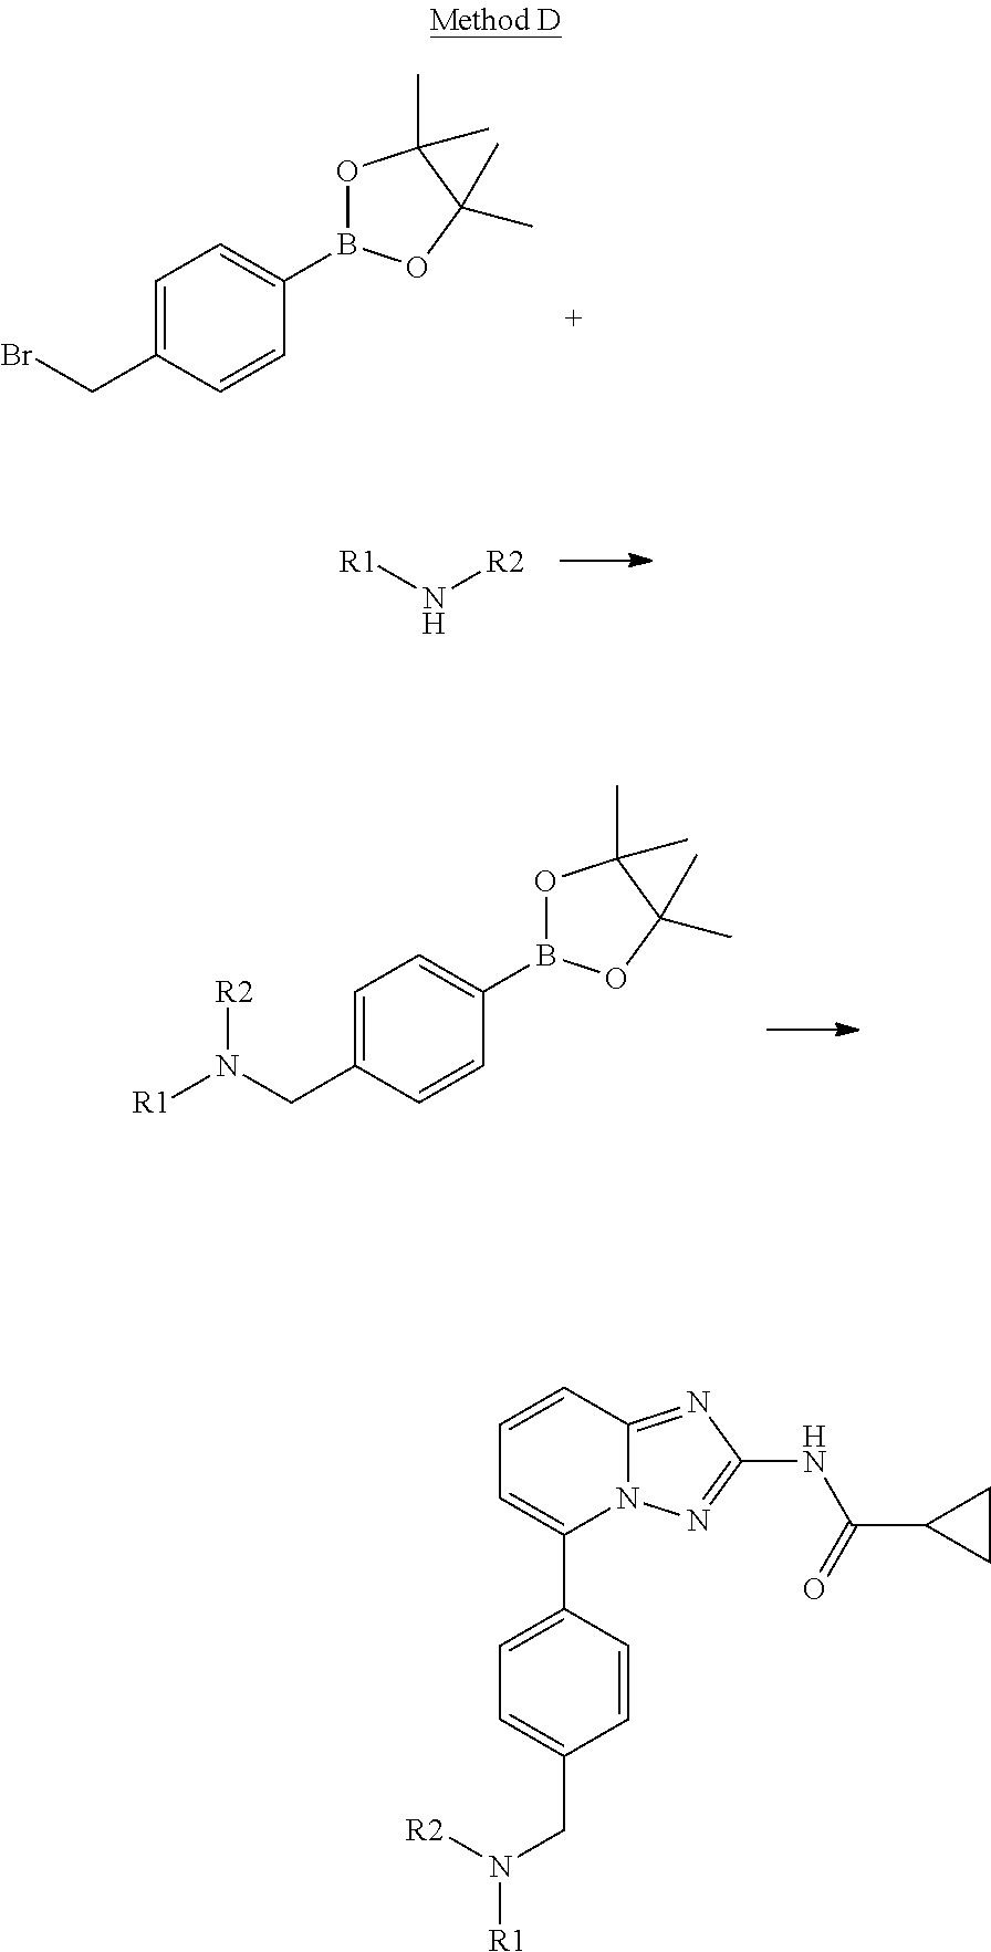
[R1]N[R2].C1=C(CN([R1])[R2])C=CC(B2OC(C)(C)C(C)(C)O2)=C1.C1=C(CBr)C=CC(B2OC(C)(C)C(C)(C)O2)=C1.C1=CC2=NC(NC(=O)C3CC3)=NN2C(C2=CC=C(CN([R2])[R1])C=C2)=C1
